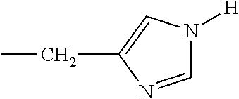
N1([H])C=NC(CC)=C1
